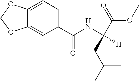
C1=C(C(NC([H])(CC(C)C)C(OC)=O)=O)C=C2C(=C1)OCO2
